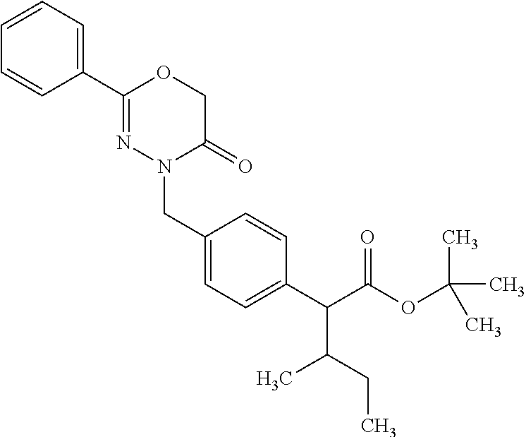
C1(C2=NN(CC3=CC=C(C(C(OC(C)(C)C)=O)C(CC)C)C=C3)C(=O)CO2)=CC=CC=C1
